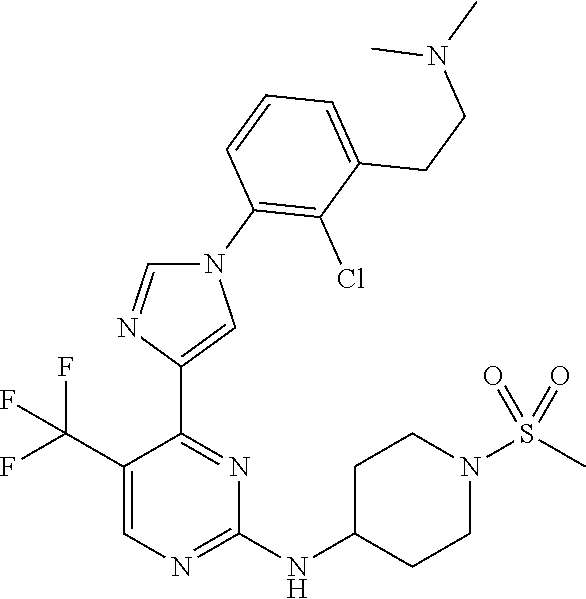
C1=C(C(F)(F)F)C(C2=CN(C3=C(Cl)C(CCN(C)C)=CC=C3)C=N2)=NC(NC2CCN(S(C)(=O)=O)CC2)=N1
